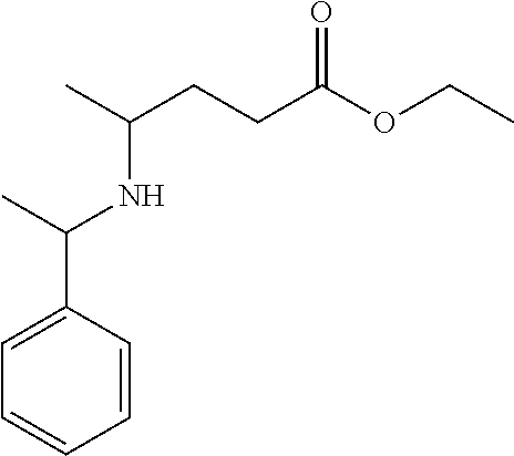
C1=CC(C(C)NC(CCC(OCC)=O)C)=CC=C1
